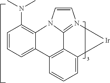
C1=CC=C2C(=C1N(C)C)N1C3=N(C=C1)[Ir]C1=CC=CC2=C13
